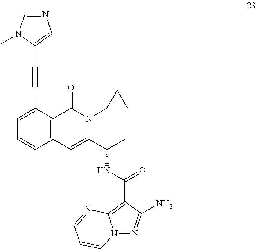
C1=C(C#CC2=CN=CN2C)C2=C(C=C1)C=C(C(C)NC(C1=C3N(N=C1N)C=CC=N3)=O)N(C1CC1)C2=O
